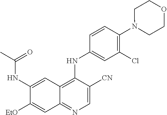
C1(NC(C)=O)=CC2=C(NC3=CC(Cl)=C(N4CCOCC4)C=C3)C([CN])=CN=C2C=C1[OEt]
